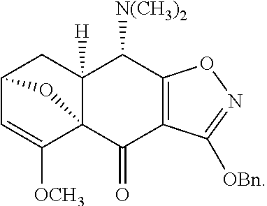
C1=C([OCH3])C23C([H])(C([N(CH3)2])C4=C(C2=O)C([OBn])=NO4)CC1O3
